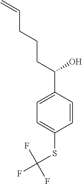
C1=C(SC(F)(F)F)C=CC(C(CCCC=C)O)=C1
